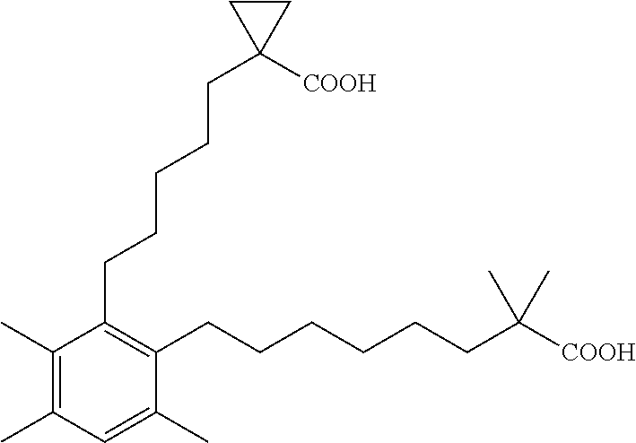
C1(CCCCCC2([COOH])CC2)=C(CCCCCCC(C)(C)[COOH])C(C)=CC(C)=C1C
